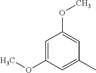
C1=C(OC)C=C(C)C=C1OC
